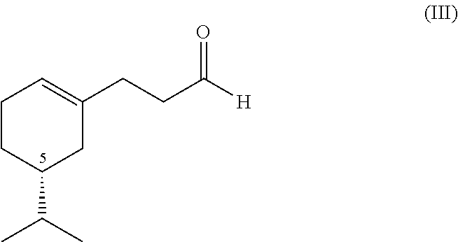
C1CC(C(C)C)CC(CCC([H])=O)=C1
